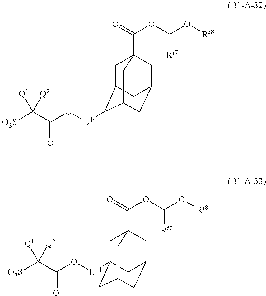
[-O3S]C(C(O[L44]C1C2CC3(C(=O)OC(O[Ri8])[Ri7])CC(CC1C3)C2)=O)([Q1])[Q2].[-O3S]C(C(O[L44]C12CC3(C(=O)OC(O[Ri8])[Ri7])CC(CC(C1)C3)C2)=O)([Q1])[Q2]
